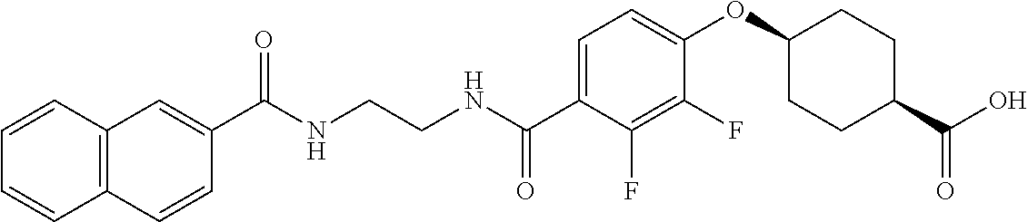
C1(C(NCCNC(C2=CC=C(OC3CCC(C(O)=O)CC3)C(F)=C2F)=O)=O)=CC2=C(C=C1)C=CC=C2
